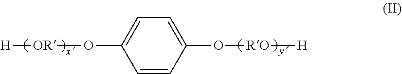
[H][OR]OC1=CC=C(O[RO][H])C=C1
